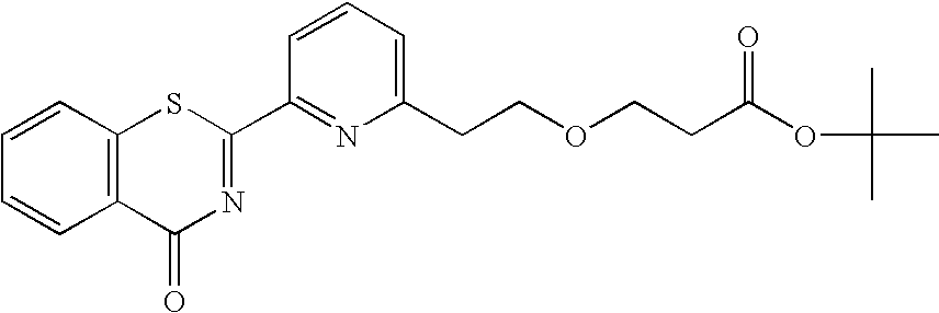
C1(C2=NC(=O)C3=C(S2)C=CC=C3)=NC(CCOCCC(OC(C)(C)C)=O)=CC=C1
